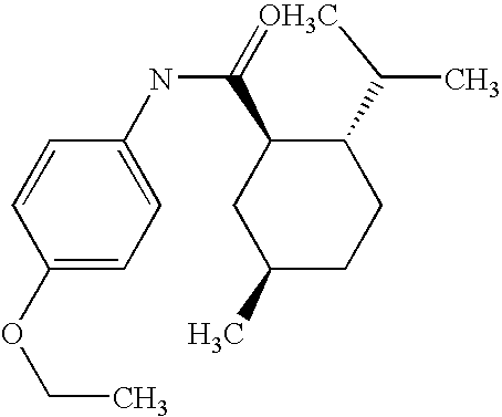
C1(NC2=[OH3C]C(C)C3C2CC(C)CC3)=CC=C(OCC)C=C1
